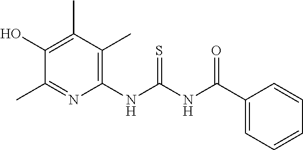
C1(NC(NC(C2=CC=CC=C2)=O)=S)=C(C)C(C)=C(O)C(C)=N1
